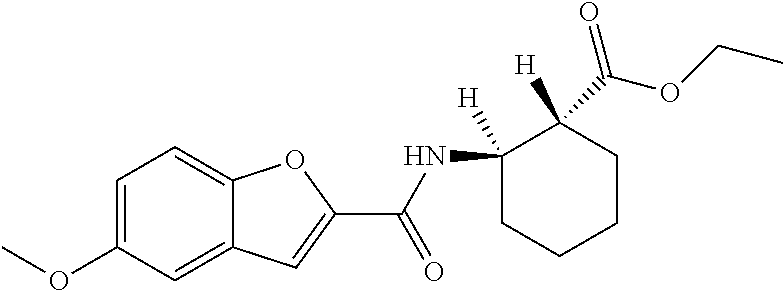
C1=C(OC)C=C2C(=C1)OC(C(NC1([H])CCCCC1([H])C(OCC)=O)=O)=C2
